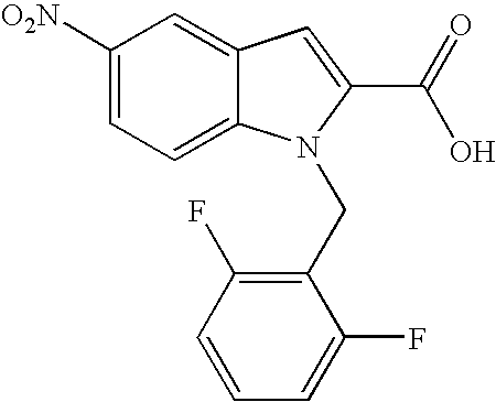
C1([O2N])=CC=C2C(=C1)C=C(C(=O)O)N2CC1=C(F)C=CC=C1F
